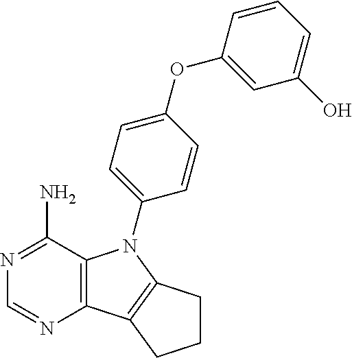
C12=C(C(N)=NC=N1)N(C1=CC=C(OC3=CC(O)=CC=C3)C=C1)C1=C2CCC1
